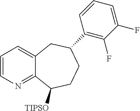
C1=CN=C2C(=C1)CC(C1=C(F)C(F)=CC=C1)CCC2[TIPSO]
